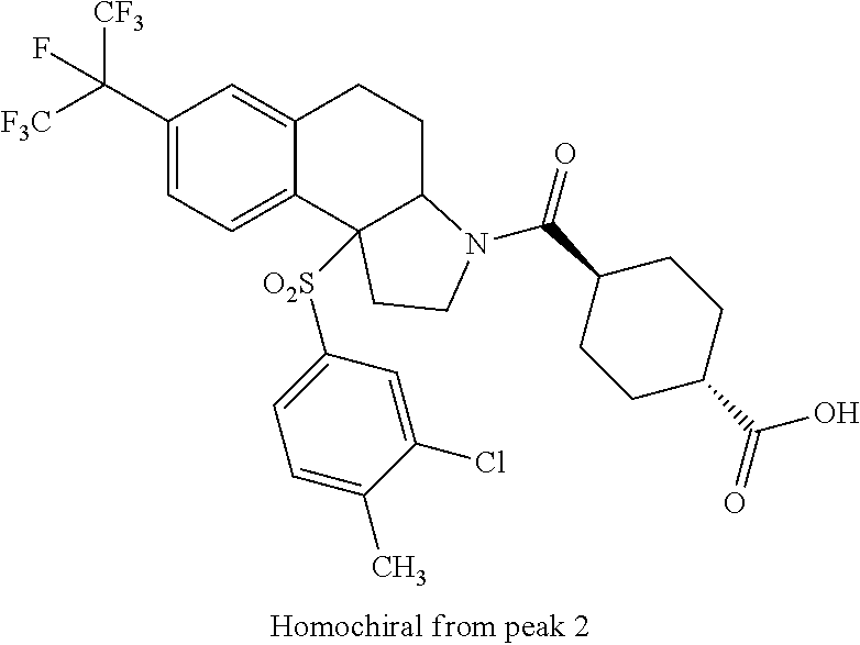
C1(C([CF3])([F3C])F)=CC=C2C(=C1)CCC1C2([O2S]C2=CC=C(C)C(Cl)=C2)CCN1C(C1CCC(C(O)=O)CC1)=O
